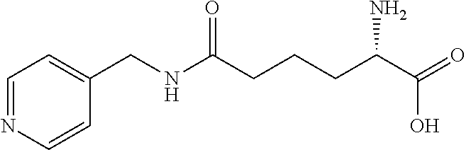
C1=NC=CC(CNC(CCCC(C(=O)O)N)=O)=C1
